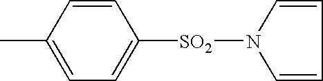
C1=CN([SO2]C2=CC=C(C)C=C2)C=C1
